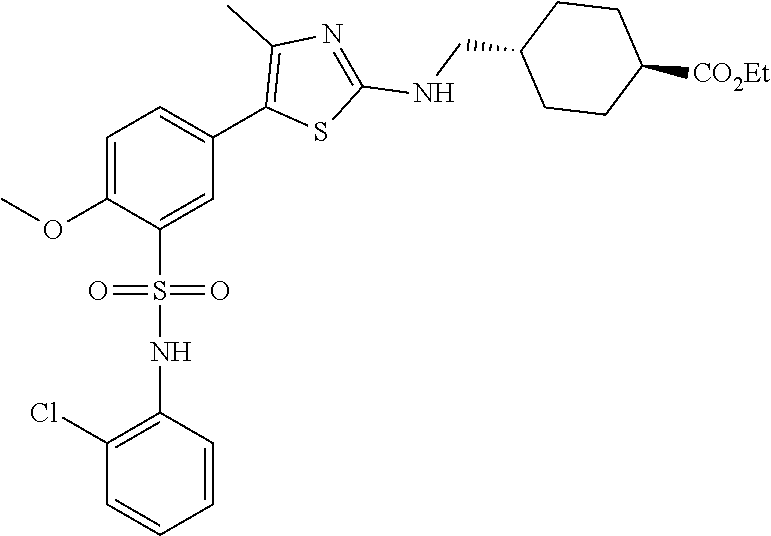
C1=C(OC)C(S(NC2=C(Cl)C=CC=C2)(=O)=O)=CC(C2=C(C)N=C(NCC3CCC([CO2Et])CC3)S2)=C1
